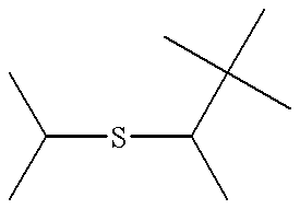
C(SC(C)C(C)(C)C)(C)C
